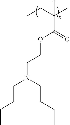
CCC(C)(C)C(=O)OCCN(CCCC)CCCC
